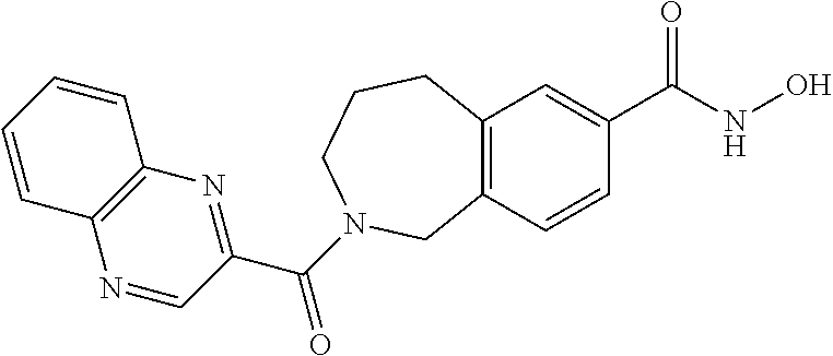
C12=C(C=C(C(NO)=O)C=C1)CCCN(C(C1=NC3=C(N=C1)C=CC=C3)=O)C2
